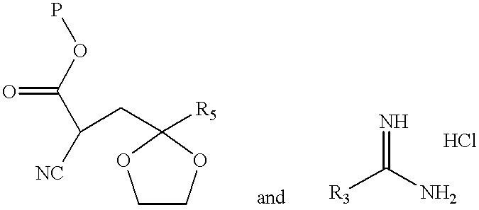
POC(C([NC])CC1([R5])OCCO1)=O.[R3]C(N)=N
